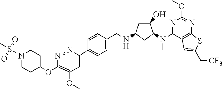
C1(OC2CCN(S(C)(=O)=O)CC2)=C(OC)C=C(C2=CC=C(CNC3CC(O)C(N(C4=NC(OC)=NC5=C4C=C(C[CF3])S5)C)C3)C=C2)N=N1
